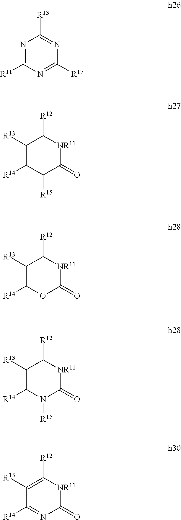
N1=C([R11])N=C([R17])N=C1[R13].C1([R13])C([R14])C([R15])C(=O)[NR11]C1[R12].C1([R13])C([R14])OC(=O)[NR11]C1[R12].C1([R13])C([R14])N([R15])C(=O)[NR11]C1[R12].C1([R13])=C([R12])[NR11]C(=O)N=C1[R14]
